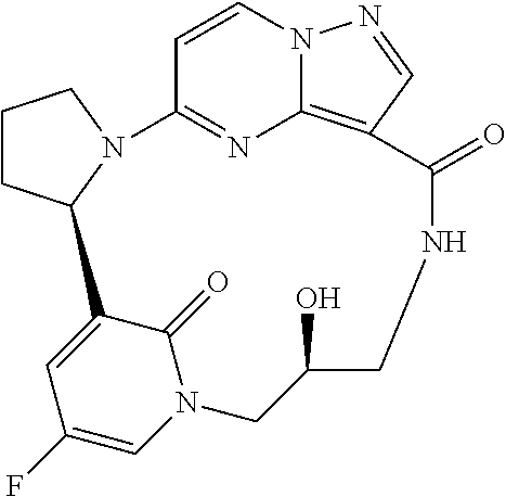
C1CC2N(C1)C1=NC3=C(C=NN3C=C1)C(=O)NCC(O)CN1C(=O)C2=CC(F)=C1
